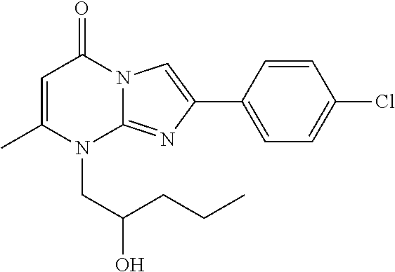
C1=C(C)N(CC(CCC)O)C2=NC(C3=CC=C(Cl)C=C3)=CN2C1=O
